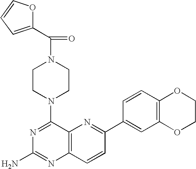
C12=C(C=CC(C3=CC4=C(C=C3)OCCO4)=N1)N=C(N)N=C2N1CCN(C(=O)C2=CC=CO2)CC1
